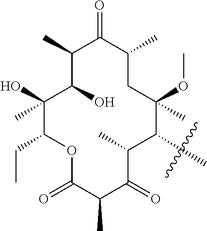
C1(C)C(O)C(C)(O)C(CC)OC(=O)C(C)C(=O)C(C)C(C)C(C)(OC)CC(C)C1=O
